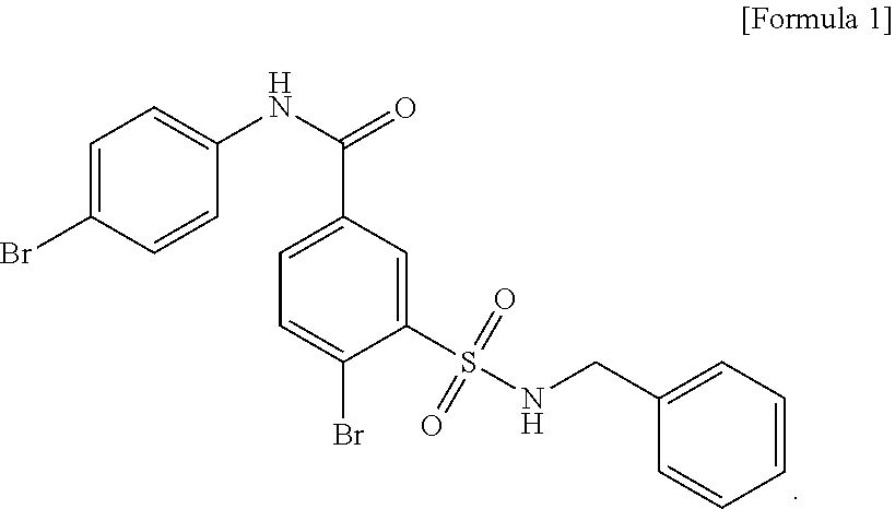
C1=C(Br)C=CC(NC(=O)C2=CC=C(Br)C(S(NCC3=CC=CC=C3)(=O)=O)=C2)=C1
